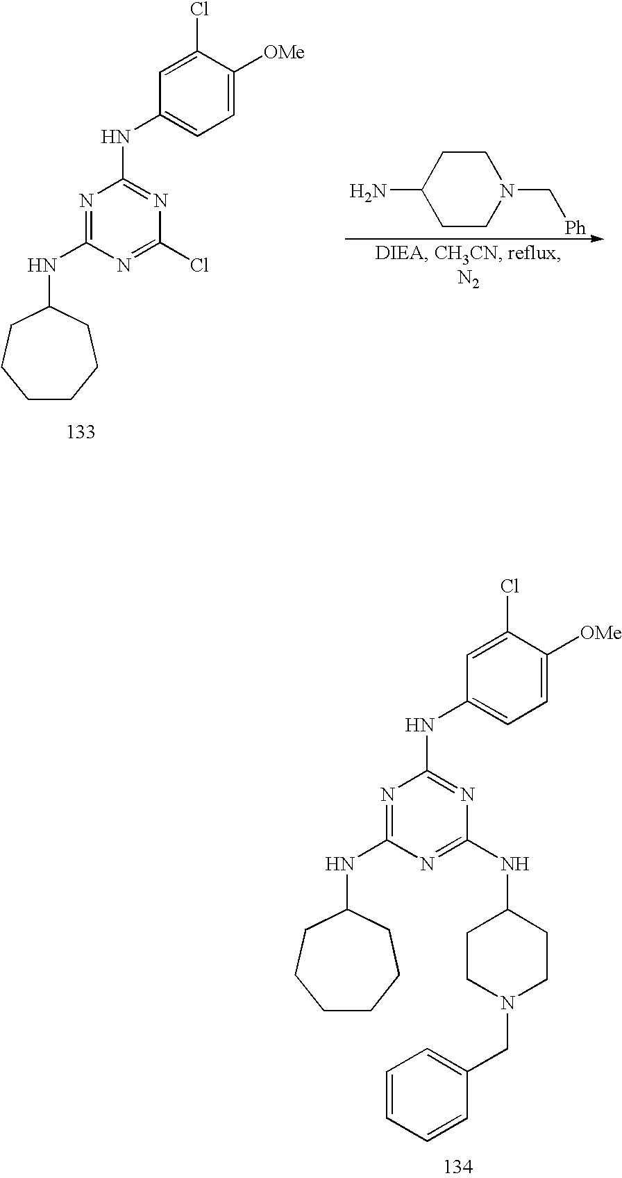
N(C1CCCCCC1)C1=NC(NC2=CC=C([OMe])C(Cl)=C2)=NC(NC2CCN(CC3=CC=CC=C3)CC2)=N1.N(C1CCCCCC1)C1=NC(NC2=CC=C([OMe])C(Cl)=C2)=NC(Cl)=N1.C1CC(N)CCN1C[Ph]
